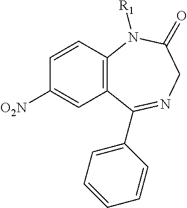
C12=C(C=CC([O2N])=C1)N([R1])C(=O)CN=C2C1=CC=CC=C1
